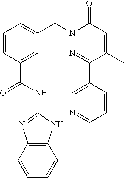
C12=C(NC(NC(C3=CC(CN4N=C(C5=CN=CC=C5)C(C)=CC4=O)=CC=C3)=O)=N1)C=CC=C2
